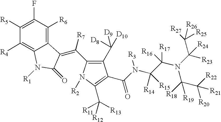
C1([R5])=C(F)C([R6])=C2C(=C1[R4])N([R1])C(=O)C2=C([R7])C1=C(C([D9])([D10])[D8])C(C(N(C(C(N(C([R23])(C([R27])([R26])[R25])[R24])C([R18])(C([R22])([R20])[R21])[R19])([R17])[R16])([R14])[R15])[R3])=O)=C(C([R12])([R11])[R13])N1[R2]
